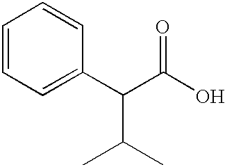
C1=CC=C(C(C(O)=O)C(C)C)C=C1
